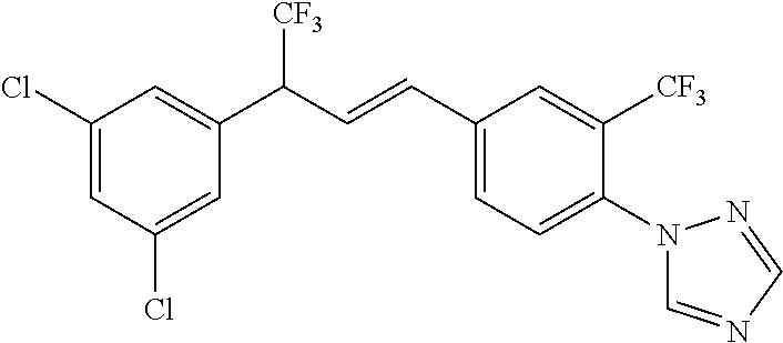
C1(Cl)=CC(Cl)=CC(C([CF3])C=CC2=CC=C(N3C=NC=N3)C([CF3])=C2)=C1
